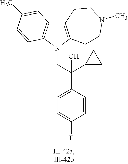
C12=C(N(CC(C3=CC=C(F)C=C3)(C3CC3)O)C3=C1C=C(C)C=C3)CCN(C)CC2
